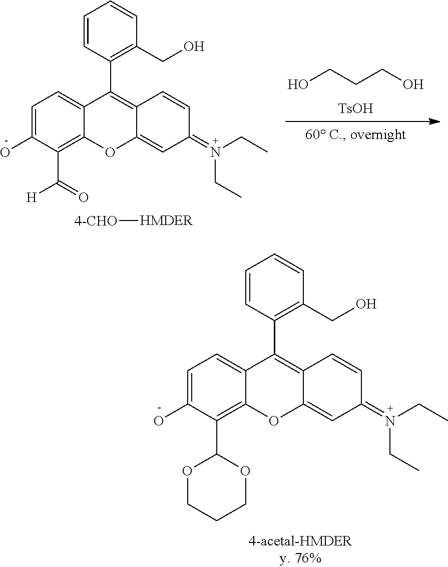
[TsOH].OCCCO.C1=C(O)C(C([H])=O)=C2C(=C1)C(C1=C(CO)C=CC=C1)=C1C(=CC(=N(CC)CC)C=C1)O2.[4-CHO][HMDER].C1=C(O)C(C2OCCCO2)=C2C(=C1)C(C1=C(CO)C=CC=C1)=C1C(=CC(=N(CC)CC)C=C1)O2
